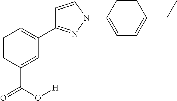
C1=CC(C(=O)O[H])=CC(C2=NN(C3=CC=C(CC)C=C3)C=C2)=C1
